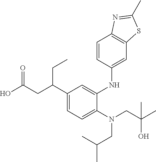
C1(N(CC(C)C)CC(O)(C)C)=CC=C(C(CC(O)=O)CC)C=C1NC1=CC2=C(C=C1)N=C(C)S2
